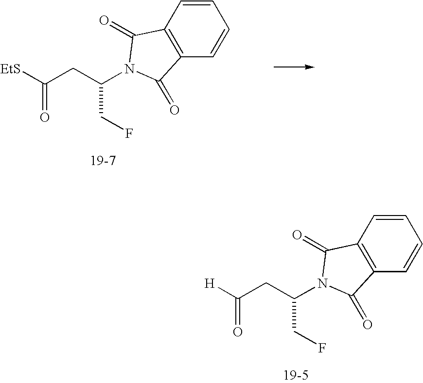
C12=C(C=CC=C1)C(=O)N(C(CC([EtS])=O)CF)C2=O.C12=C(C=CC=C1)C(=O)N(C(CC([H])=O)CF)C2=O
